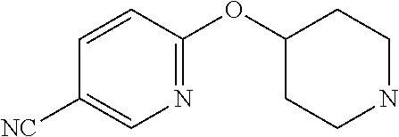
C1(OC2CCNCC2)=NC=C([NC])C=C1
